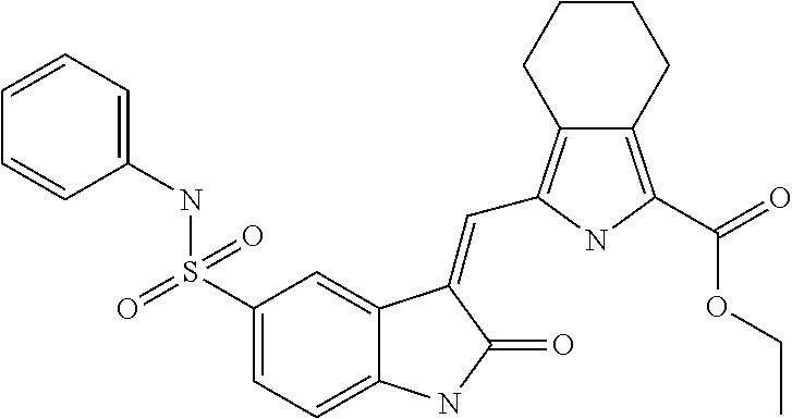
C1(S(NC2=CC=CC=C2)(=O)=O)=CC=C2C(=C1)C(=CC1=C3C(=C(C(=O)OCC)N1)CCCC3)C(=O)N2
